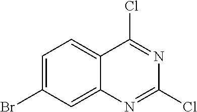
C1=C(Br)C=C2C(=C1)C(Cl)=NC(Cl)=N2
